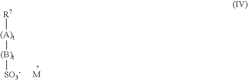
[(A)t]([(B)t][SO3-])[R7]
